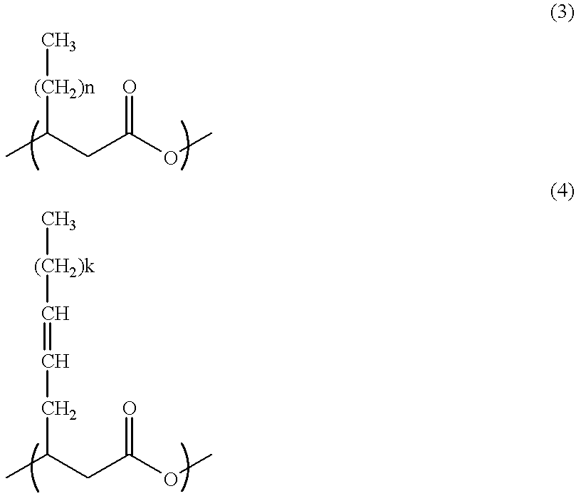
C(C)(CC(OC)=O)[(CH2)n]C.C(C)(CC(OC)=O)CC=C[(CH2)k]C
